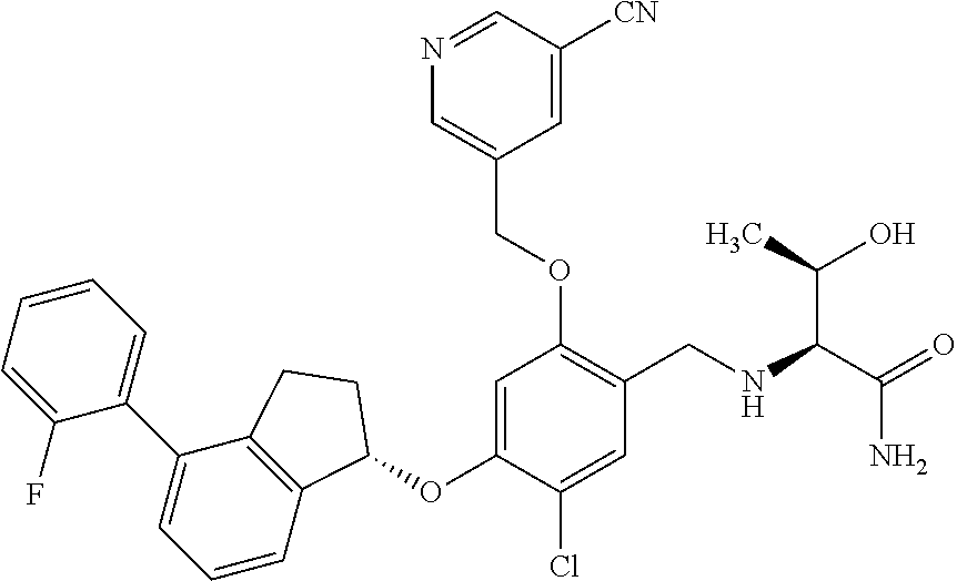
C1(F)=CC=CC=C1C1=CC=CC2=C1CCC2OC1=CC(OCC2=CN=CC([CN])=C2)=C(CNC(C(N)=O)C(O)C)C=C1Cl
